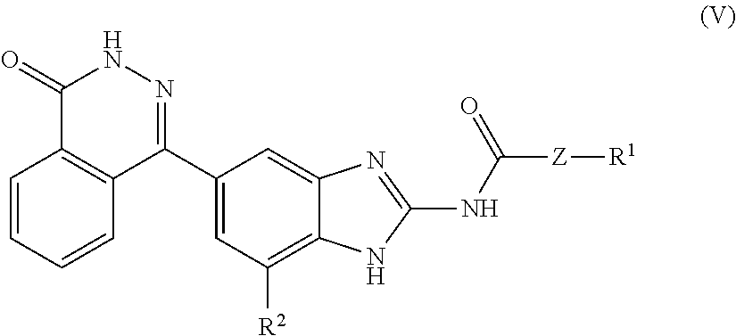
C1=CC=CC2=C1C(=O)NN=C2C1=CC([R2])=C2C(=C1)N=C(NC([Z][R1])=O)N2
